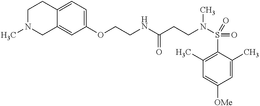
C1N(C)CC2=CC(OCCNC(CCN(S(=O)(C3=C(C)C=C([OMe])C=C3C)=O)C)=O)=CC=C2C1
